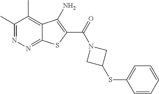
C1(C)=NN=C2C(=C1C)C(N)=C(C(=O)N1CC(SC3=CC=CC=C3)C1)S2
